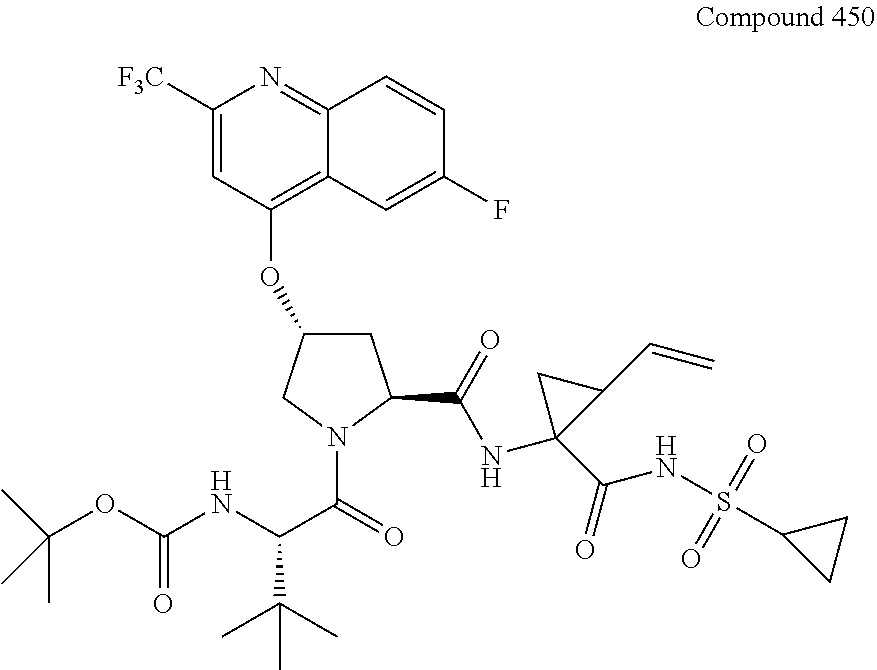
C1C(OC2=C3C(=NC([F3C])=C2)C=CC(F)=C3)CN(C(=O)C(NC(OC(C)(C)C)=O)C(C)(C)C)C1C(=O)NC1(C(=O)NS(=O)(=O)C2CC2)C(C=C)C1
